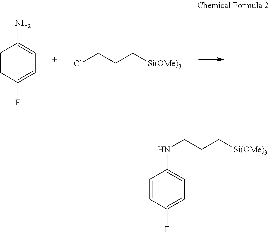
C1=CC(F)=CC=C1N.ClCCC[Si(OMe)3].C1=CC(F)=CC=C1NCCC[Si(OMe)3]
